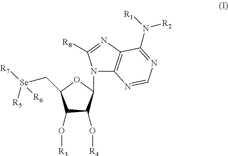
C1(O[R3])C(O[R4])C(N2C3=C(N=C2[R8])C(N([R1])[R2])=NC=N3)OC1C[Se]([R6])([R5])[R7]
